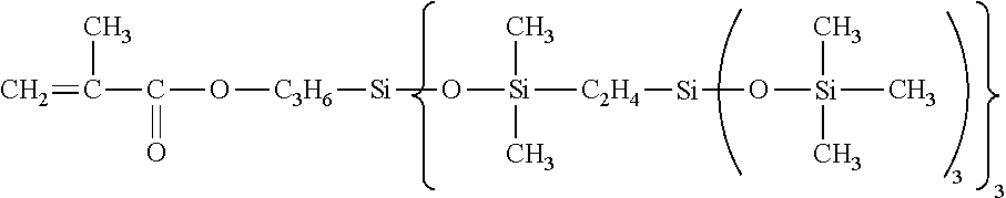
C=C(C)C(=O)O[C3H6][Si]O[Si](C)(C)[C2H4][Si]O[Si](C)(C)C
